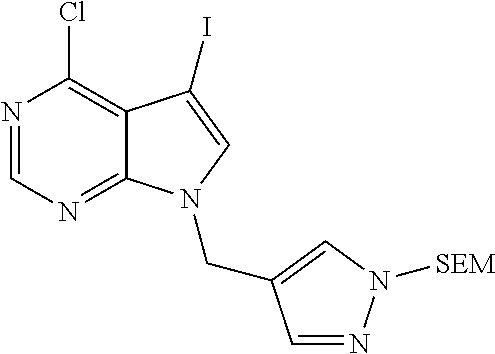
C12=C(Cl)N=CN=C1N(CC1=CN([SEM])N=C1)C=C2I
